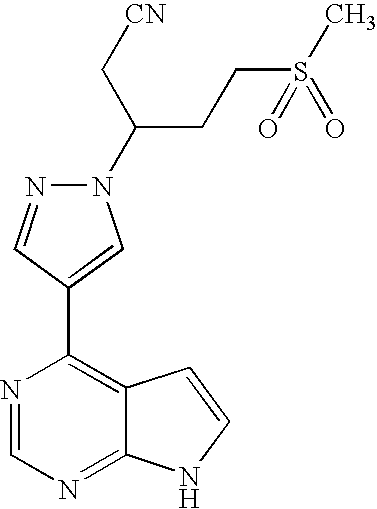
N1(C(C[CN])CCS(C)(=O)=O)N=CC(C2=C3C(=NC=N2)NC=C3)=C1
